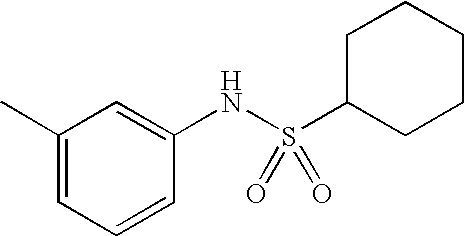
CC1=CC=CC(NS(C2CCCCC2)(=O)=O)=C1
